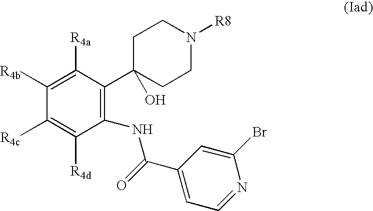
C1([R4b])=C([R4a])C(C2(O)CCN([R8])CC2)=C(NC(C2=CC=NC(Br)=C2)=O)C([R4d])=C1[R4c]
